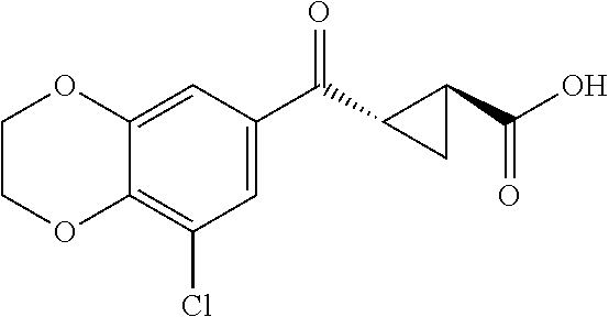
C1=C(C(C2CC2C(O)=O)=O)C=C2C(=C1Cl)OCCO2
